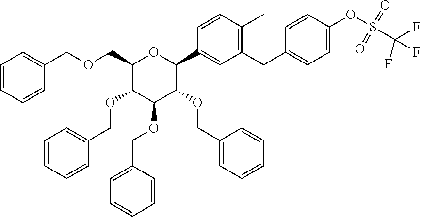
C(OCC1C(OCC2=CC=CC=C2)C(OCC2=CC=CC=C2)C(OCC2=CC=CC=C2)C(C2=CC(CC3=CC=C(OS(=O)(=O)C(F)(F)F)C=C3)=C(C)C=C2)O1)C1=CC=CC=C1
